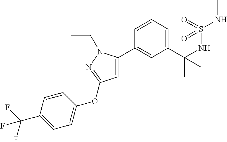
C1(C(NS(NC)(=O)=O)(C)C)=CC=CC(C2=CC(OC3=CC=C(C(F)(F)F)C=C3)=NN2CC)=C1
